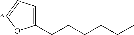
C1(CCCCCC)=CC=CO1
